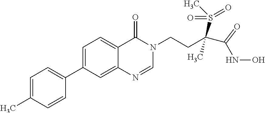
C1=C(C)C=CC(C2=CC=C3C(=C2)N=CN(CCC(S(C)(=O)=O)(C)C(NO)=O)C3=O)=C1
